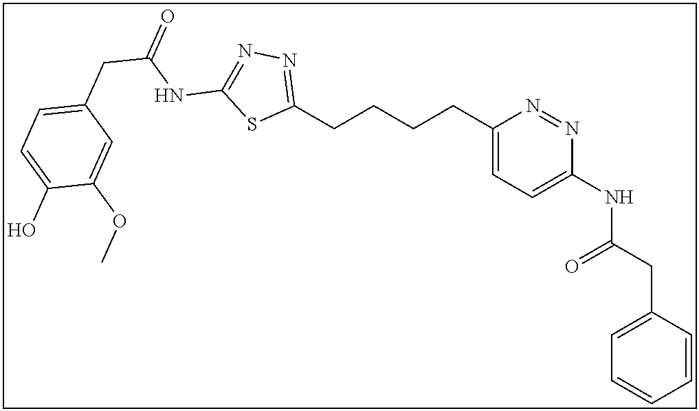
C1(CCCCC2=CC=C(NC(CC3=CC=CC=C3)=O)N=N2)=NN=C(NC(CC2=CC=C(O)C(OC)=C2)=O)S1
